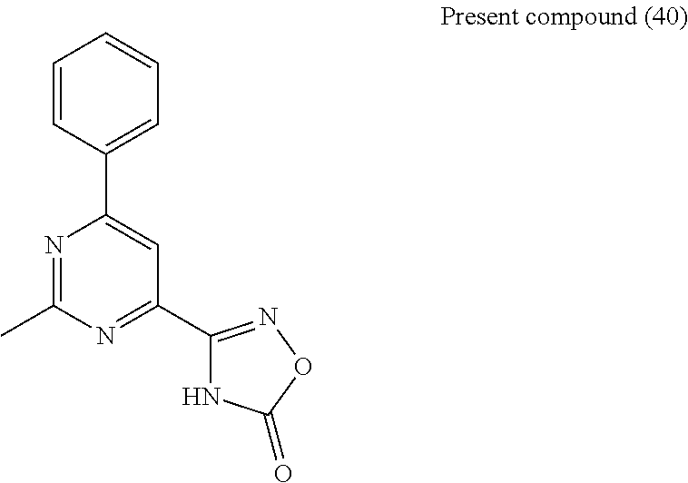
N1=C(C)N=C(C2=NOC(=O)N2)C=C1C1=CC=CC=C1
